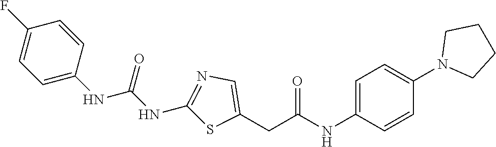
C1(F)=CC=C(NC(NC2=NC=C(CC(NC3=CC=C(N4CCCC4)C=C3)=O)S2)=O)C=C1
